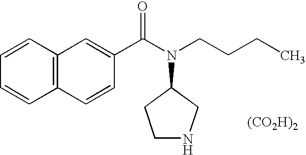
C12=C(C=CC(C(N(CCCC)C3CCNC3)=O)=C1)C=CC=C2.[(CO2H)2]
